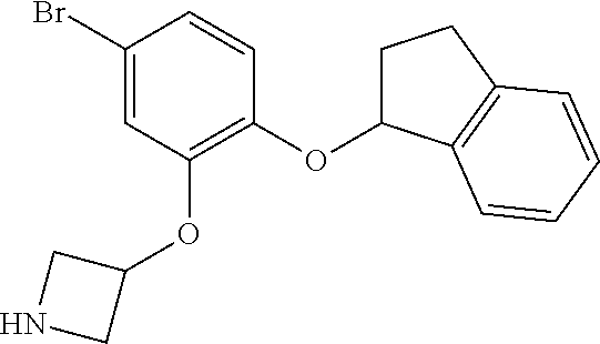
C1(Br)=CC(OC2CNC2)=C(OC2CCC3=C2C=CC=C3)C=C1
